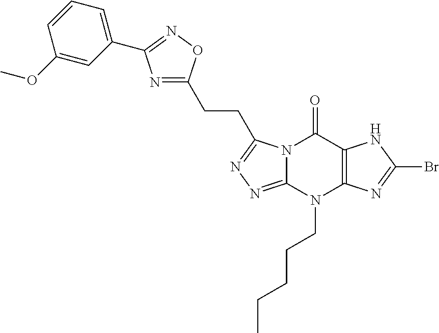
N12C(=NN=C1CCC1=NC(C3=CC=CC(OC)=C3)=NO1)N(CCCCC)C1=C(C2=O)NC(Br)=N1
